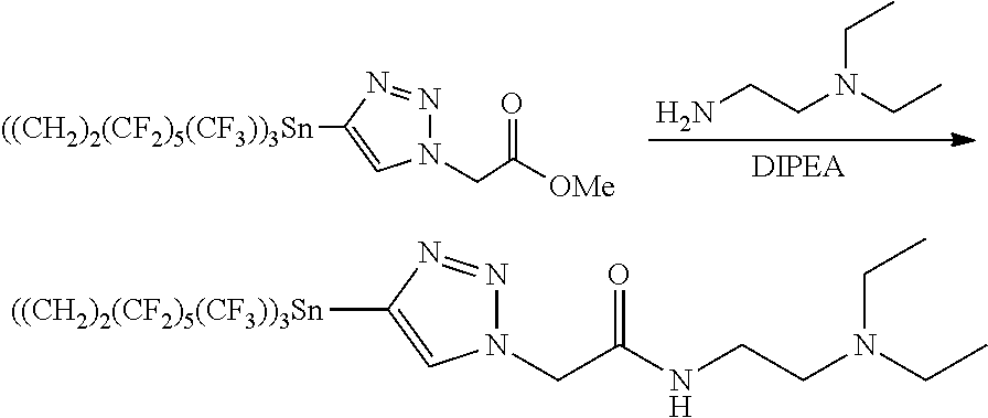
NCCN(CC)CC.N1(CC([OMe])=O)N=NC([((CH2)2(CF2)5(CF3))3Sn])=C1.N1(CC(=O)NCCN(CC)CC)N=NC([((CH2)2(CF2)5(CF3))3Sn])=C1
